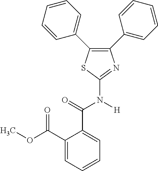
C1(C2=CC=CC=C2)=C(C2=CC=CC=C2)SC(N([H])C(=O)C2=CC=CC=C2C(OC)=O)=N1
